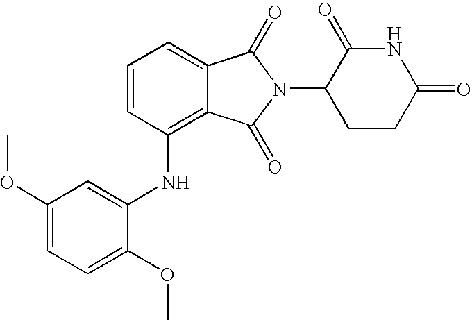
C1(NC2=C3C(=CC=C2)C(=O)N(C2CCC(=O)NC2=O)C3=O)=CC(OC)=CC=C1OC
